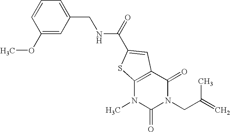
COC1=CC(CNC(=O)C2=CC3=C(N(C)C(=O)N(CC(=C)C)C3=O)S2)=CC=C1
